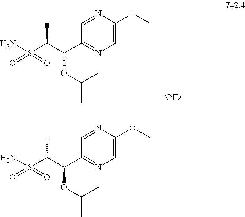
C1=NC(OC)=CN=C1C(OC(C)C)C(S(N)(=O)=O)C.C1=NC(OC)=CN=C1C(OC(C)C)C(S(N)(=O)=O)C
